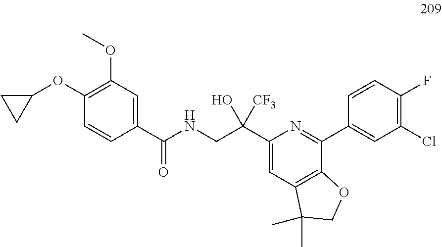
C1=CC(C(NCC(C2=CC3=C(C(C4=CC(Cl)=C(F)C=C4)=N2)OCC3(C)C)(O)[CF3])=O)=CC(OC)=C1OC1CC1
